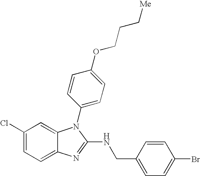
C1(Cl)=CC=C2C(=C1)N(C1=CC=C(OCCC[Me])C=C1)C(NCC1=CC=C(Br)C=C1)=N2
